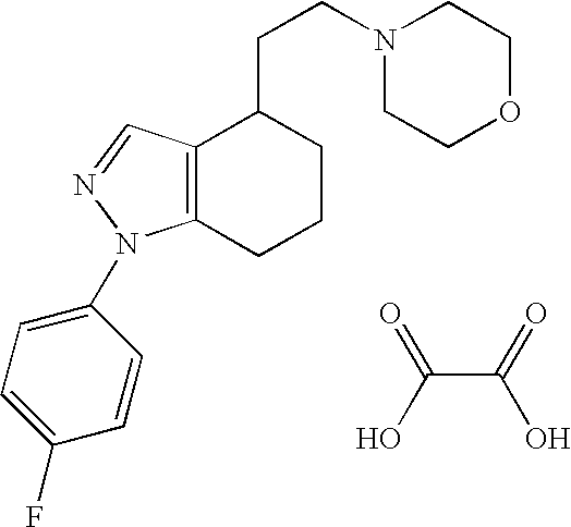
C12=C(N(C3=CC=C(F)C=C3)N=C1)CCCC2CCN1CCOCC1.C(C(=O)O)(O)=O
